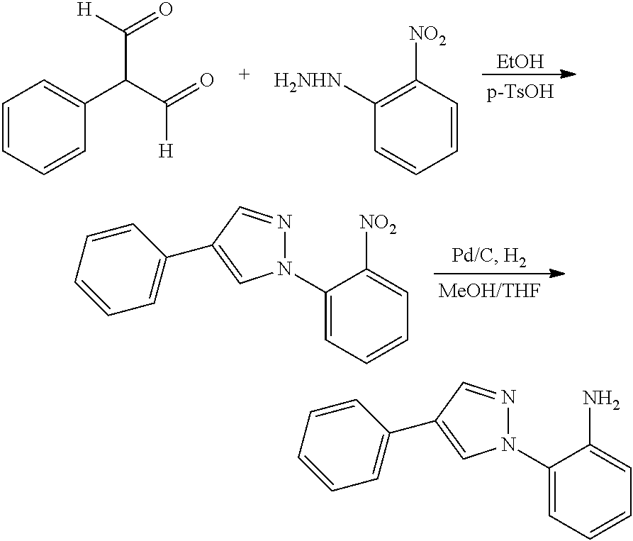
C1(N2N=CC(C3=CC=CC=C3)=C2)=CC=CC=C1N.[EtOH].C1=CC=CC(C(C([H])=O)C([H])=O)=C1.C1([H2NHN])=C([NO2])C=CC=C1.C1(N2N=CC(C3=CC=CC=C3)=C2)=CC=CC=C1[NO2]
